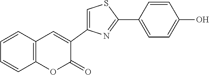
C12=C(C=CC=C1)C=C(C1=CSC(C3=CC=C(O)C=C3)=N1)C(=O)O2
